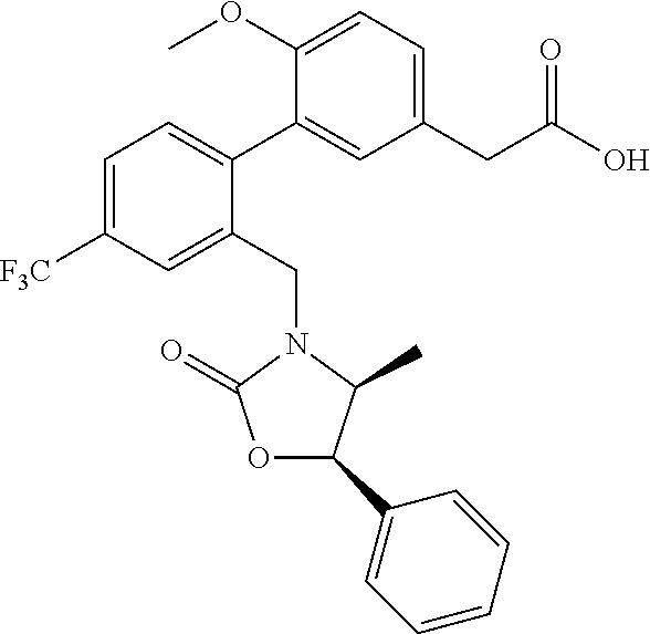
C1=C([F3C])C=C(CN2C(C)C(C3=CC=CC=C3)OC2=O)C(C2=CC(CC(O)=O)=CC=C2OC)=C1
